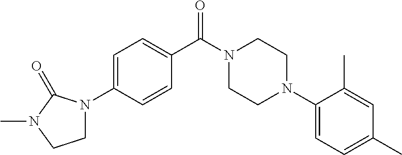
C1=C(N2CCN(C)C2=O)C=CC(C(N2CCN(C3=CC=C(C)C=C3C)CC2)=O)=C1
